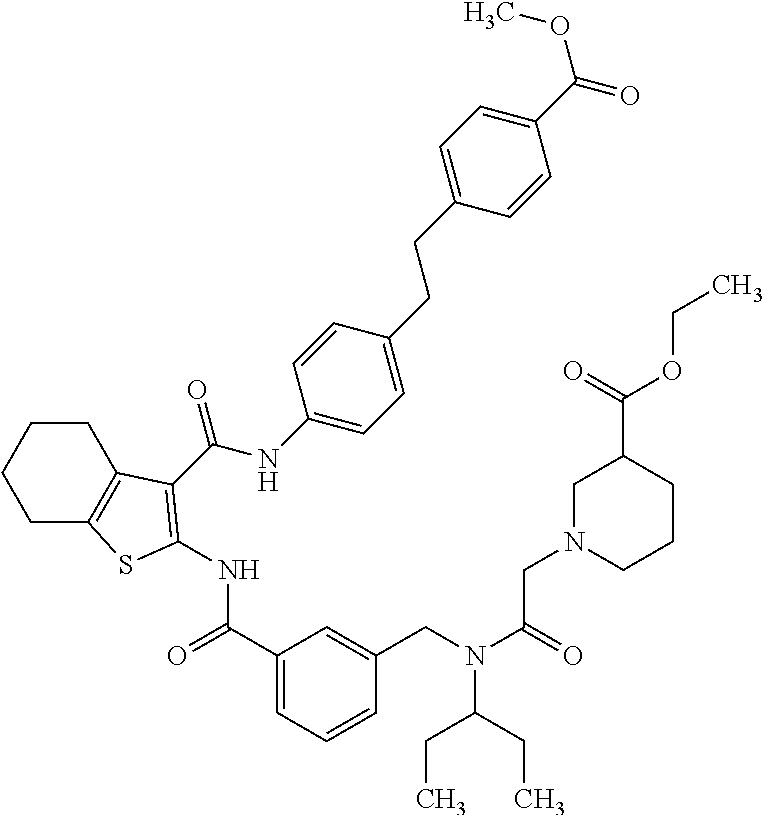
C1(C(=O)NC2=C(C(NC3=CC=C(CCC4=CC=C(C(=O)OC)C=C4)C=C3)=O)C3=C(CCCC3)S2)=CC=CC(CN(C(CN2CCCC(C(=O)OCC)C2)=O)C(CC)CC)=C1
